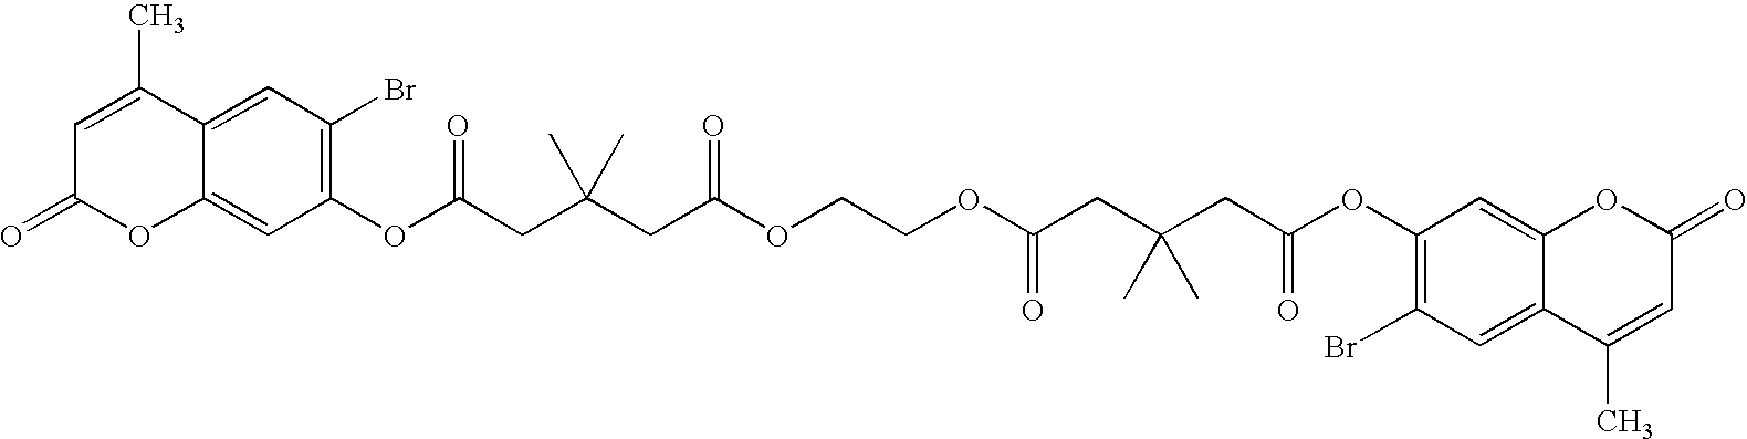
C1(Br)=C(OC(CC(CC(OCCOC(CC(CC(OC2=C(Br)C=C3C(=C2)OC(=O)C=C3C)=O)(C)C)=O)=O)(C)C)=O)C=C2C(=C1)C(C)=CC(=O)O2
